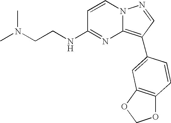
CN(CCNC1=NC2=C(C3=CC4=C(C=C3)OCO4)C=NN2C=C1)C
